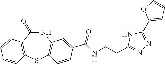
N1C(=O)C2=C(SC3=C1C=C(C(NCCC1=NN=C(C4=CC=CO4)N1)=O)C=C3)C=CC=C2
